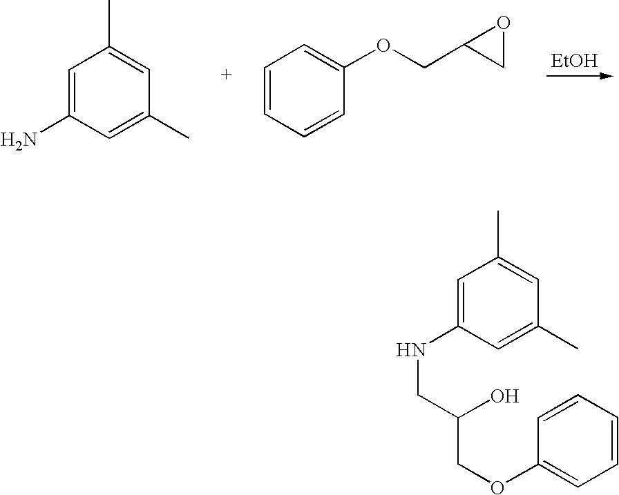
[EtOH].C1=C(N)C=C(C)C=C1C.C1=C(OCC2CO2)C=CC=C1.C1=C(NCC(COC2=CC=CC=C2)O)C=C(C)C=C1C
